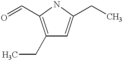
C1(CC)=C(C=O)NC(CC)=C1
